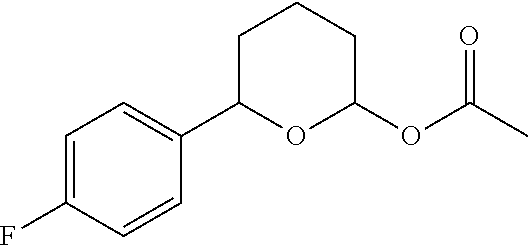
C1=C(F)C=CC(C2OC(OC(C)=O)CCC2)=C1
